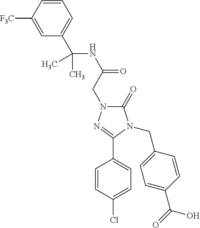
C1(C(NC(=O)CN2C(=O)N(CC3=CC=C(C(=O)O)C=C3)C(C3=CC=C(Cl)C=C3)=N2)(C)C)=CC=CC([F3C])=C1
